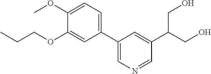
CCCOC1=CC(C2=CN=CC(C(CO)CO)=C2)=CC=C1OC
